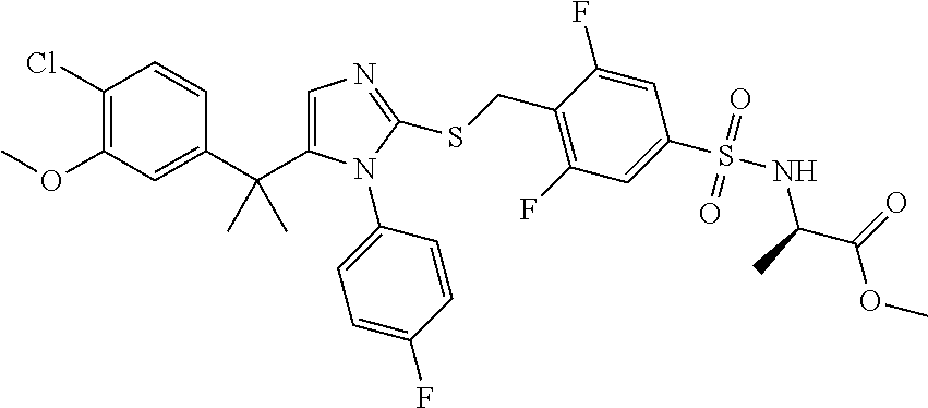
C1(Cl)=C(OC)C=C(C(C)(C)C2=CN=C(SCC3=C(F)C=C(S(NC(C(=O)OC)C)(=O)=O)C=C3F)N2C2=CC=C(F)C=C2)C=C1
